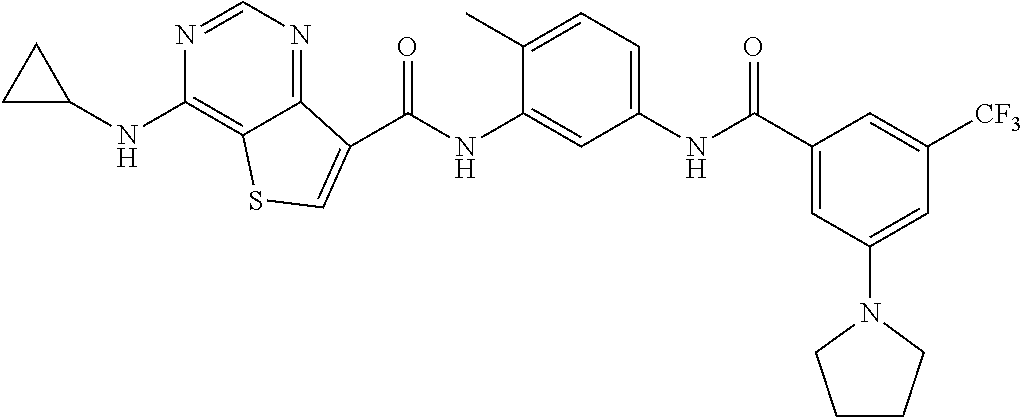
C(NC1=CC(NC(C2=CC(N3CCCC3)=CC([CF3])=C2)=O)=CC=C1C)(=O)C1=CSC2=C(NC3CC3)N=CN=C21
